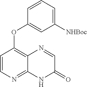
C1([NHBoc])=CC=CC(OC2=C3C(=NC=C2)NC(=O)C=N3)=C1
